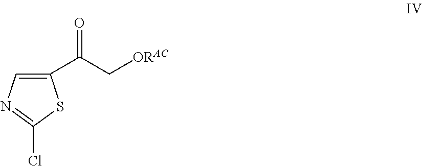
C1(C(C[ORAC])=O)=CN=C(Cl)S1
